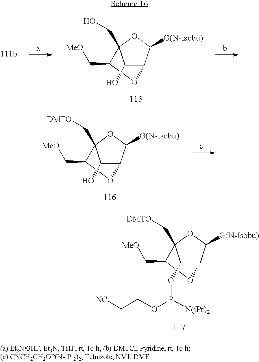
C1(C[MeO])OC2C(O)C1(CO)OC2[G(N-Isobu)].C1(C[MeO])OC2C(O)C1(C[DMTO])OC2[G(N-Isobu)].C1(C[MeO])OC2C(OP(OCC[NC])[N(iPr)2])C1(C[DMTO])OC2[G(N-Isobu)]
